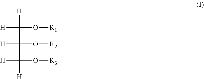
[H]C([H])(O[R1])C([H])(O[R2])C([H])(O[R3])[H]
